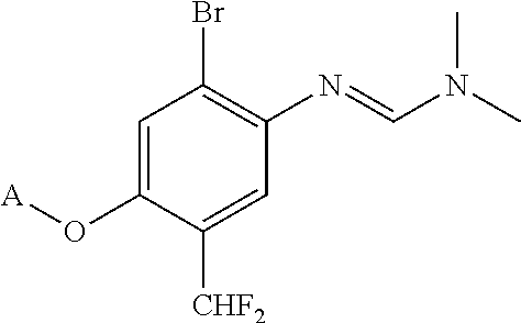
C1=C(O[A])C([CHF2])=CC(N=CN(C)C)=C1Br
